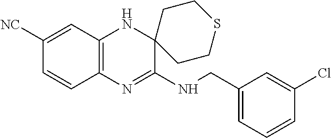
C1(CNC2=NC3=C(NC24CCSCC4)C=C([NC])C=C3)=CC=CC(Cl)=C1
